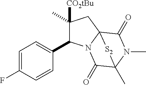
C1(C2C(C)([CO2tBu])CC34N2C(=O)C(C)(N(C)C3=O)[S2]4)=CC=C(F)C=C1
